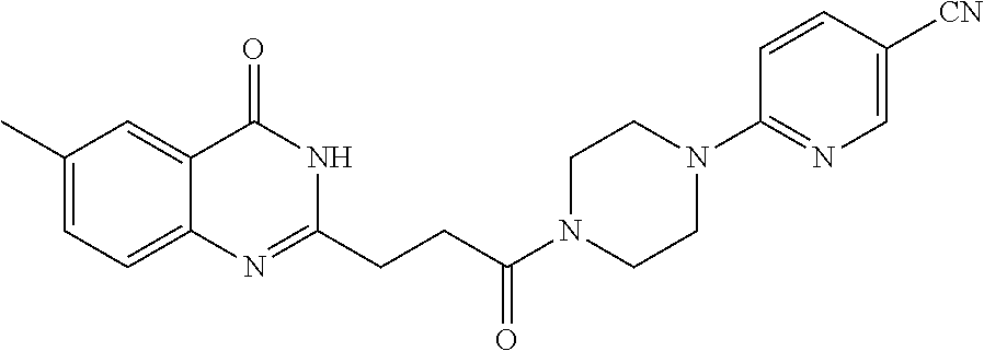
C1(C)=CC=C2C(=C1)C(=O)NC(CCC(N1CCN(C3=NC=C([CN])C=C3)CC1)=O)=N2
